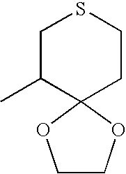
C1C(C)C2(CCS1)OCCO2
